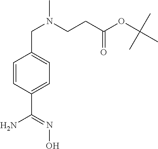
C1=CC(C(=NO)N)=CC=C1CN(CCC(OC(C)(C)C)=O)C
